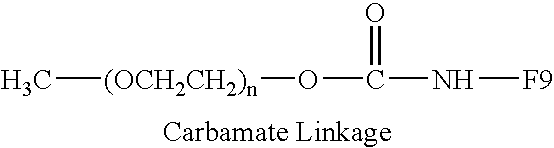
C[(OCH2CH2)n]OC(=O)N[F9]
